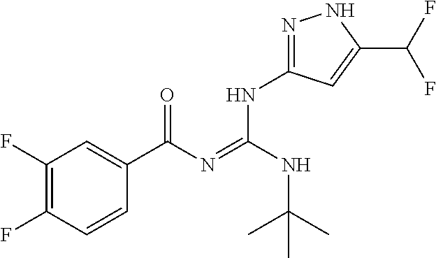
C1(F)=C(F)C=CC(C(N=C(NC(C)(C)C)NC2=NNC(C(F)F)=C2)=O)=C1
